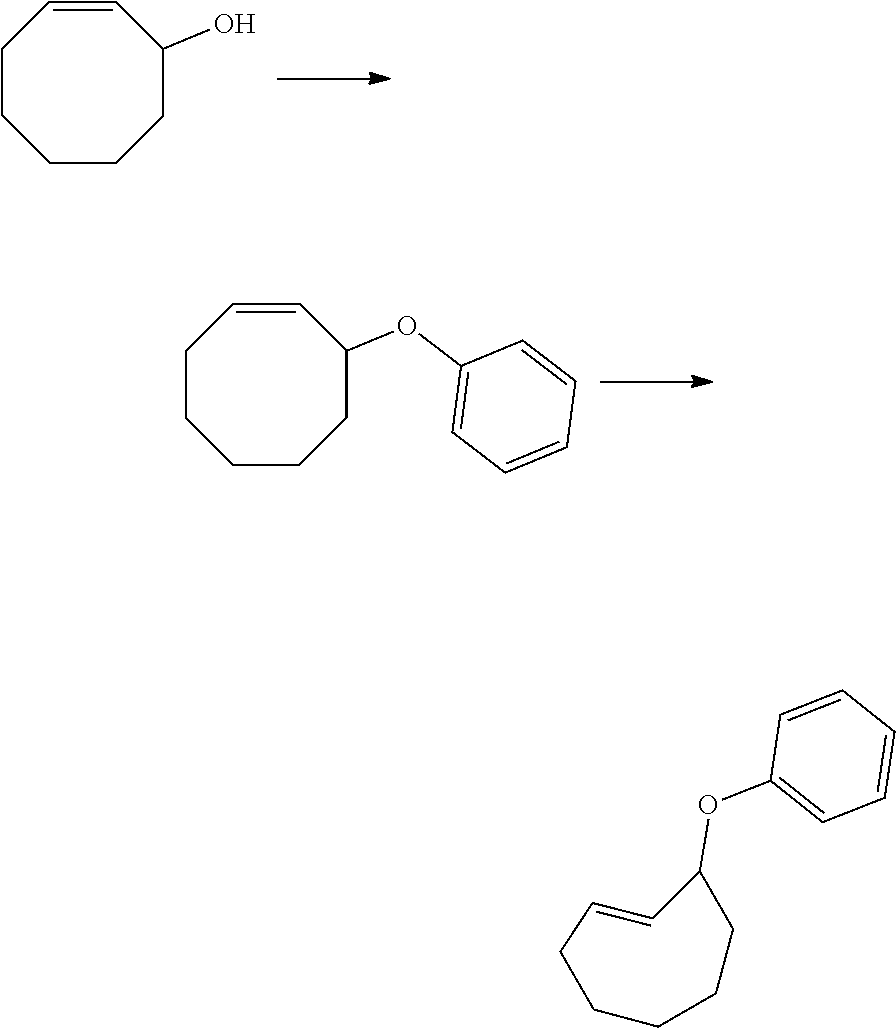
C1=CCCCCCC1O.C1=CCCCCCC1OC1=CC=CC=C1.C1=CC(OC2=CC=CC=C2)CCCCC1
